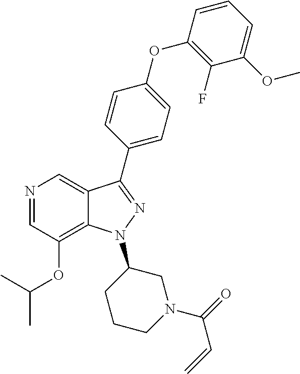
N1=CC(OC(C)C)=C2C(=C1)C(C1=CC=C(OC3=C(F)C(OC)=CC=C3)C=C1)=NN2C1CCCN(C(=O)C=C)C1
